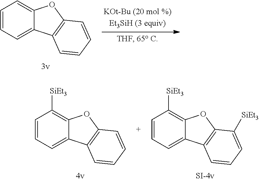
C12=C(OC3=CC=CC=C13)C=CC=C2.C12=C(OC3=C([SiEt3])C=CC=C13)C=CC=C2.C12=C(OC3=C([SiEt3])C=CC=C13)C([SiEt3])=CC=C2
